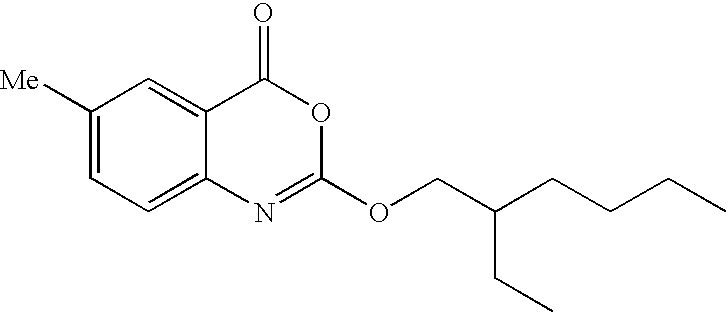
C1([Me])=CC=C2C(=C1)C(=O)OC(OCC(CCCC)CC)=N2
